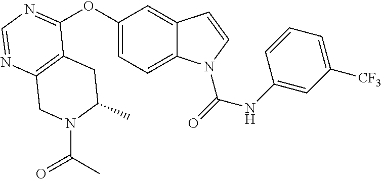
C12=C(N=CN=C1OC1=CC=C3C(=C1)C=CN3C(=O)NC1=CC([CF3])=CC=C1)CN(C(C)=O)C(C)C2
